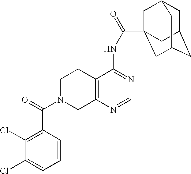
C1N(C(=O)C2=C(Cl)C(Cl)=CC=C2)CC2=C(C1)C(NC(=O)C13CC4CC(CC(C1)C4)C3)=NC=N2
